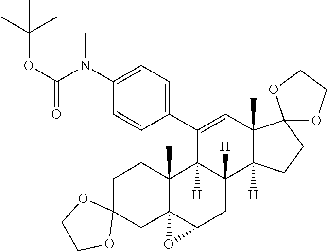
C1C2(CC34C(C)(C1)C1([H])C([H])(CC3O4)C3([H])C(C)(C=C1C1=CC=C(N(C)C(=O)OC(C)(C)C)C=C1)C1(CC3)OCCO1)OCCO2
